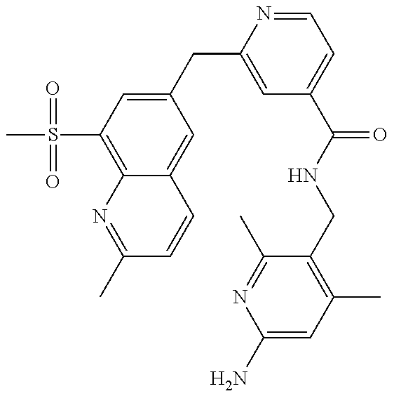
C12=C(S(C)(=O)=O)C=C(CC3=CC(C(NCC4=C(C)C=C(N)N=C4C)=O)=CC=N3)C=C1C=CC(C)=N2
